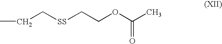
CCC[SS]CCOC(C)=O
